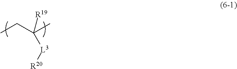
CCC(C)([R19])[L3][R20]
